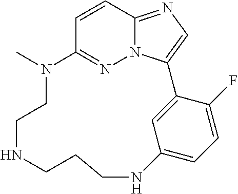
C1=CC2=NC=C3N2N=C1N(C)CCNCCCNC1=CC=C(F)C3=C1
